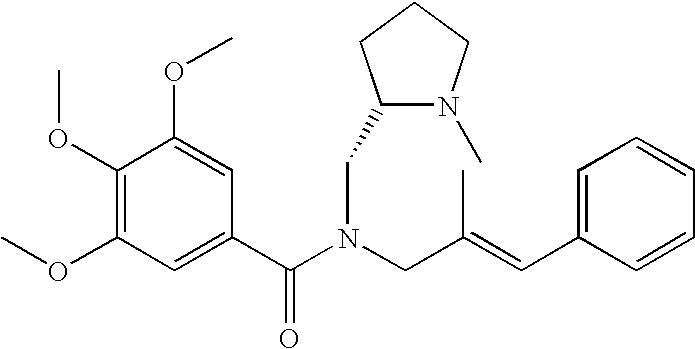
C1(OC)=C(OC)C=C(C(N(CC(=CC2=CC=CC=C2)C)CC2N(C)CCC2)=O)C=C1OC
